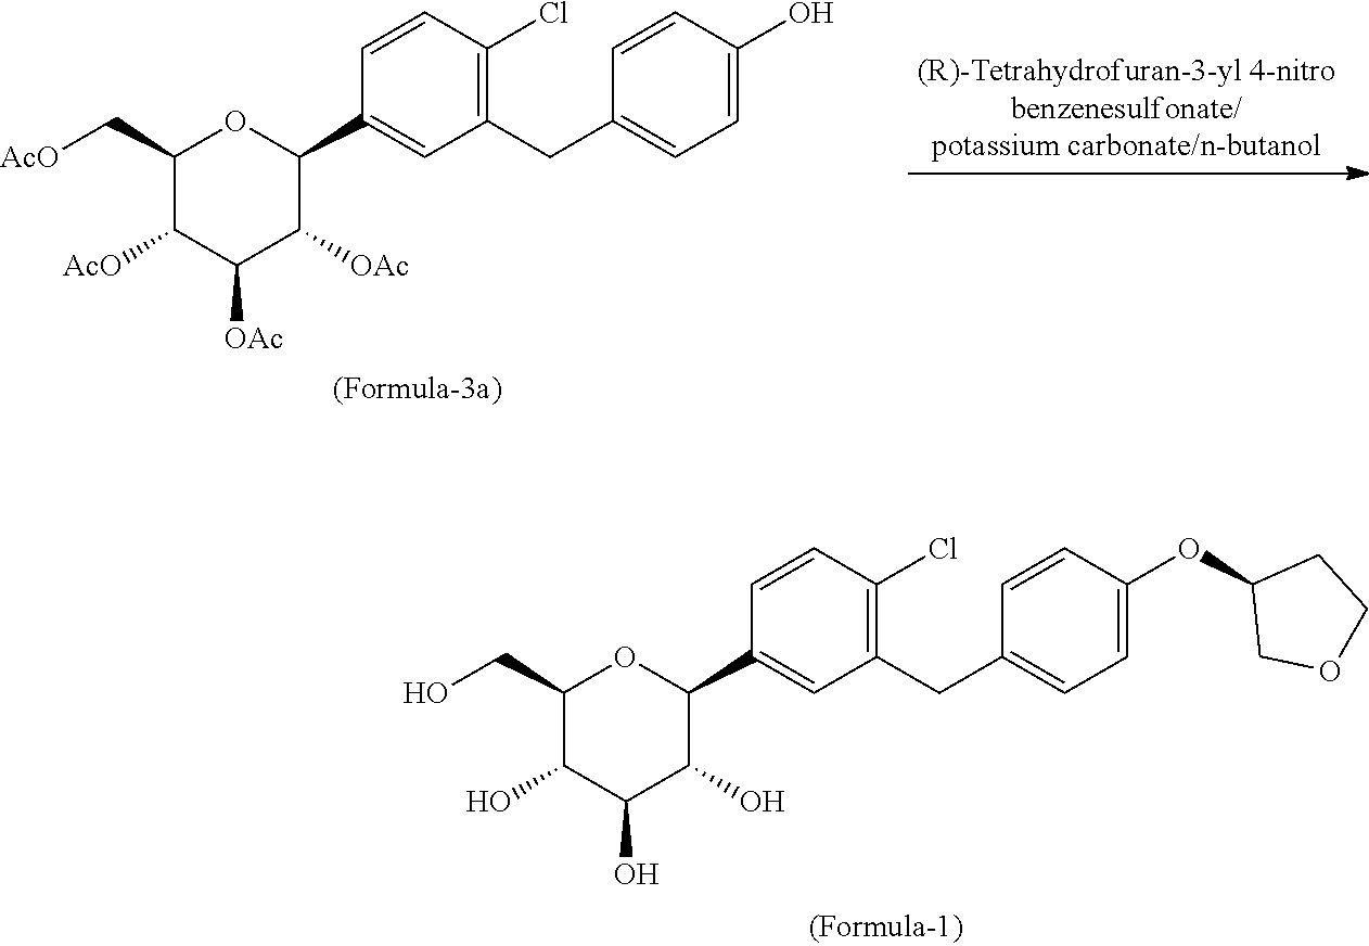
C1(C[AcO])C([AcO])C([OAc])C([OAc])C(C2=CC(CC3=CC=C(O)C=C3)=C(Cl)C=C2)O1.C1(CO)C(O)C(O)C(O)C(C2=CC(CC3=CC=C(OC4COCC4)C=C3)=C(Cl)C=C2)O1
